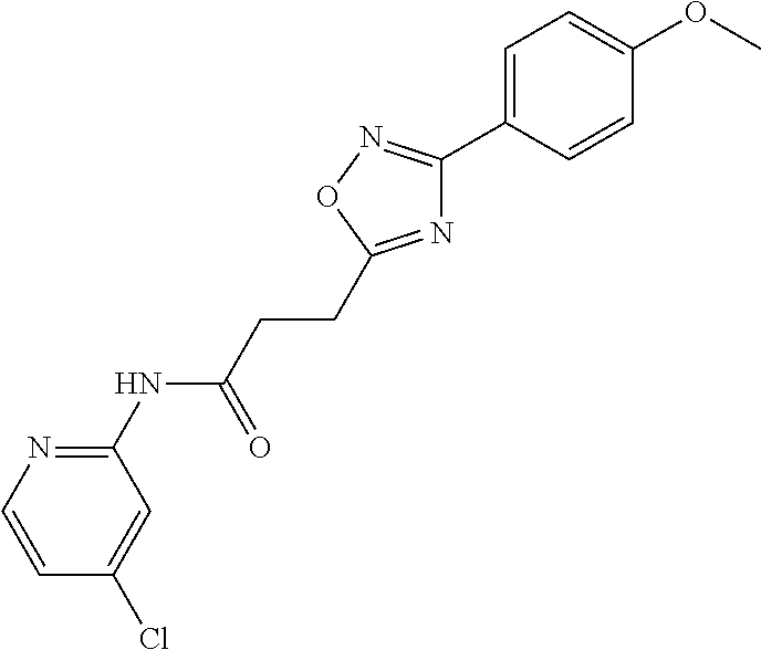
C1(NC(CCC2=NC(C3=CC=C(OC)C=C3)=NO2)=O)=NC=CC(Cl)=C1
